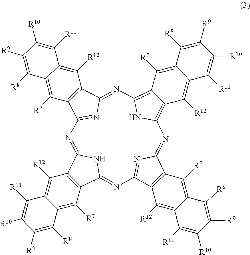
C12=C(C3=NC1=NC1=C4C(=C(N1)N=C1C5=C(C(=N1)N=C1C6=C(C(=N3)N1)C([R7])=C1C(=C6[R12])C([R11])=C([R10])C([R9])=C1[R8])C([R7])=C1C(=C5[R12])C([R11])=C([R10])C([R9])=C1[R8])C([R7])=C1C(=C4[R12])C([R11])=C([R10])C([R9])=C1[R8])C([R12])=C1C(=C2[R7])C([R8])=C([R9])C([R10])=C1[R11]
